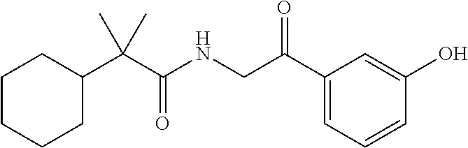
C1CCCC(C(C(=O)NCC(C2=CC=CC(O)=C2)=O)(C)C)C1
